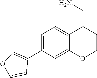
C1=C(C2=COC=C2)C=C2C(=C1)C(CN)CCO2
